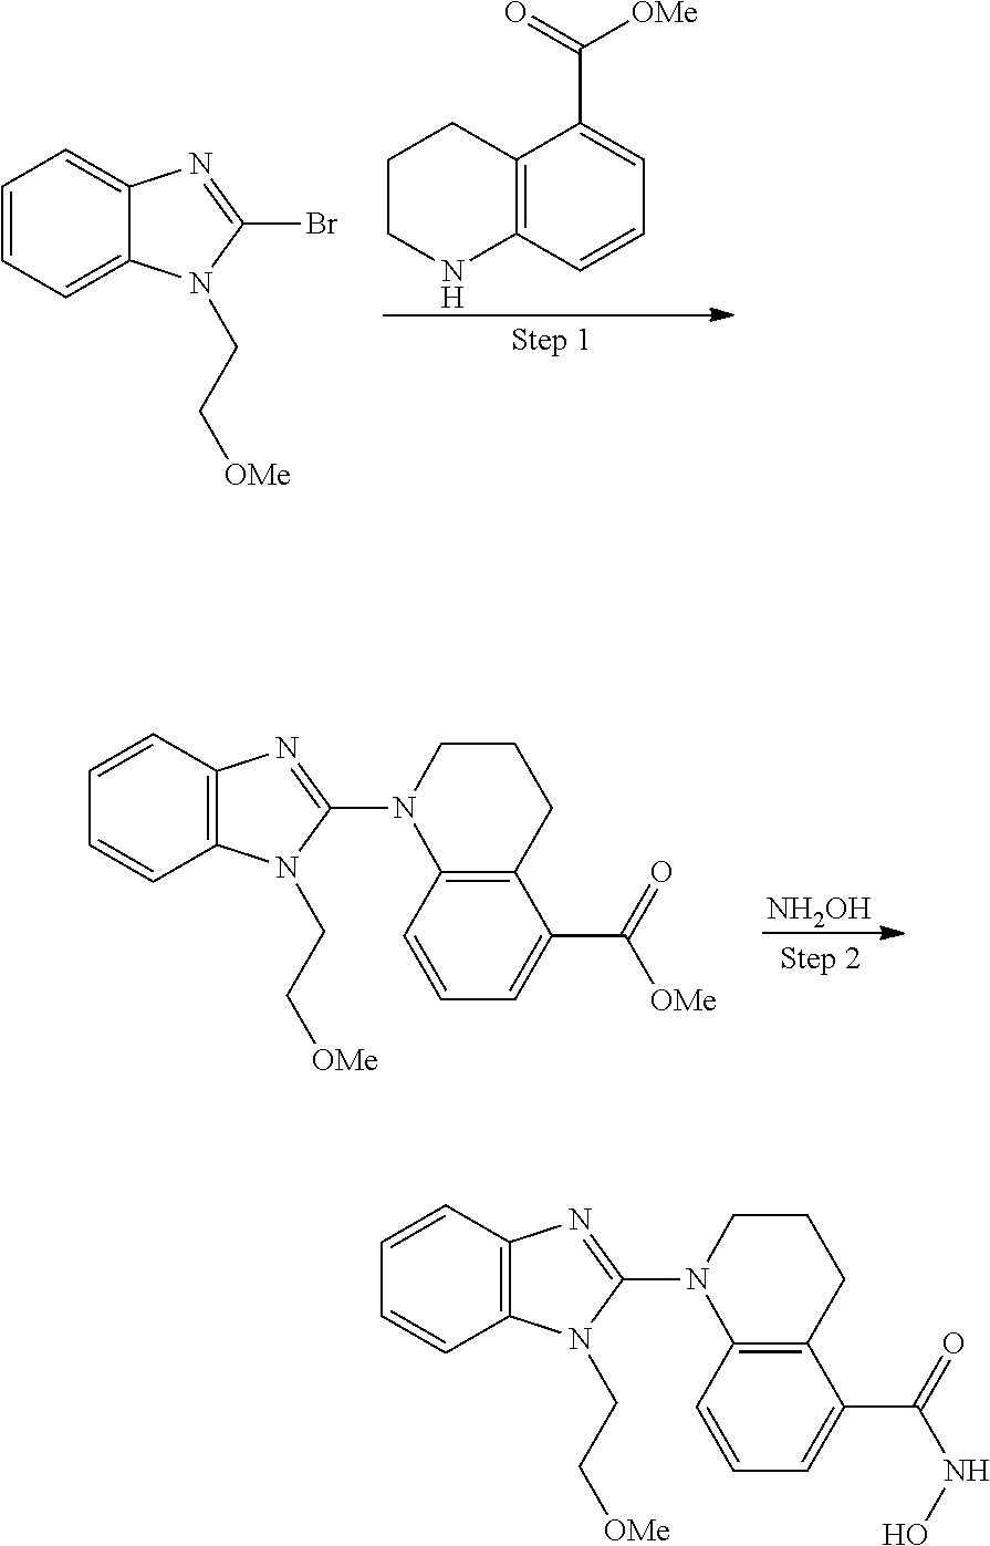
C1=CC=C2C(=C1)N=C(Br)N2CC[OMe].C12=C(C=CC=C1C(=O)[OMe])NCCC2.[NH2OH].C1=CC2=C(C=C1)N(CC[OMe])C(N1C3=C(CCC1)C(C(=O)[OMe])=CC=C3)=N2.C1=CC2=C(C=C1)N(CC[OMe])C(N1C3=C(CCC1)C(C(=O)NO)=CC=C3)=N2
